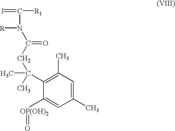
C1(C)=CC(C)=C(C(C)(CC(=O)N([R])C([R1])=[J])C)C([OP(OH)2]=O)=C1
